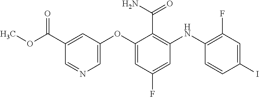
COC(C1=CC(OC2=CC(F)=CC(NC3=C(F)C=C(I)C=C3)=C2C(=O)N)=CN=C1)=O
